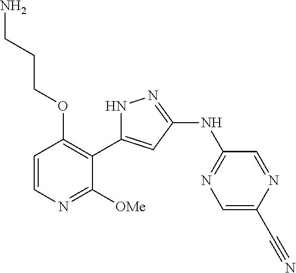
C1=CN=C([OMe])C(C2=CC(NC3=NC=C(C#N)N=C3)=NN2)=C1OCCCN
